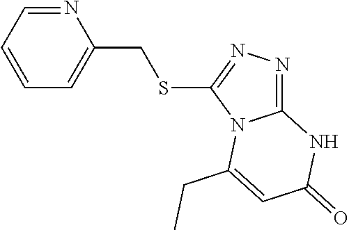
C12=NN=C(SCC3=CC=CC=N3)N1C(CC)=CC(=O)N2
